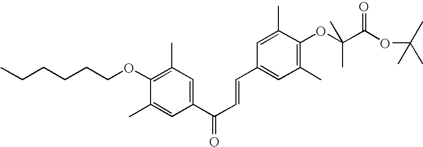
O(C1=C(C)C=C(C(C=CC2=CC(C)=C(OC(C(=O)OC(C)(C)C)(C)C)C(C)=C2)=O)C=C1C)CCCCCC
